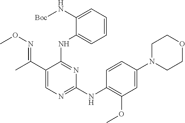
C1(N[Boc])=CC=CC=C1NC1=NC(NC2=C(OC)C=C(N3CCOCC3)C=C2)=NC=C1C(=NOC)C
